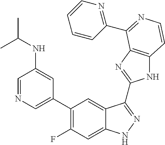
C1=C(C2=C(F)C=C3C(=C2)C(C2=NC4=C(N2)C=CN=C4C2=NC=CC=C2)=NN3)C=C(NC(C)C)C=N1
